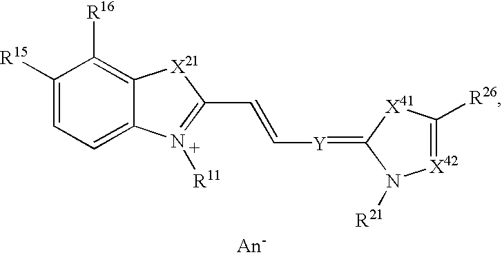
C1([R15])=CC=C2C(=C1[R16])[X21]C(C=C[Y]=C1N([R21])[X42]=C([R26])[X41]1)=[N+]2[R11]
